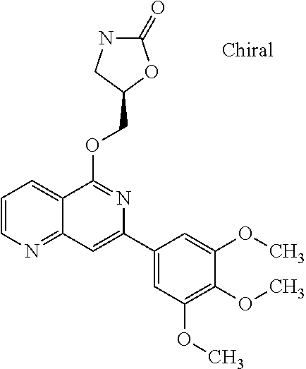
C1=CN=C2C(=C1)C(OCC1OC(=O)NC1)=NC(C1=CC(OC)=C(OC)C(OC)=C1)=C2
